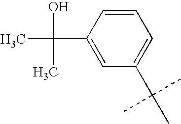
C1=CC(C(C)(O)C)=CC(C(C)(C)C)=C1
